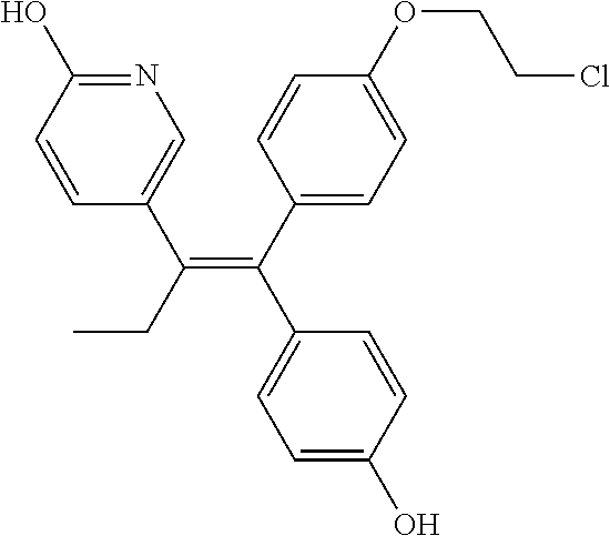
N1=C(O)C=CC(C(CC)=C(C2=CC=C(OCCCl)C=C2)C2=CC=C(O)C=C2)=C1
